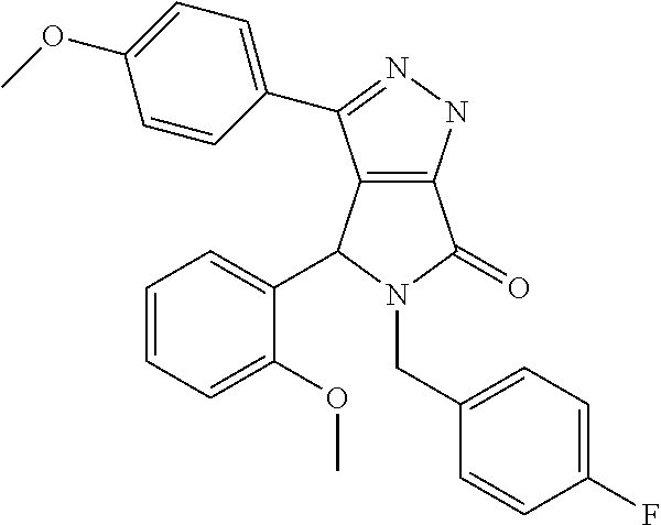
C12=C(NN=C1C1=CC=C(OC)C=C1)C(=O)N(CC1=CC=C(F)C=C1)C2C1=CC=CC=C1OC
